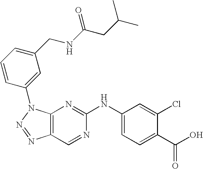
C12=C(N(C3=CC(CNC(CC(C)C)=O)=CC=C3)N=N1)N=C(NC1=CC=C(C(O)=O)C(Cl)=C1)N=C2
